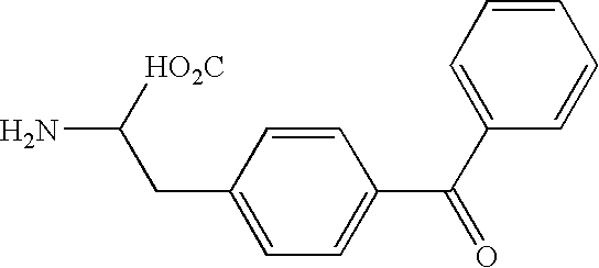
C1=C(CC(N)[HO2C])C=CC(C(=O)C2=CC=CC=C2)=C1
